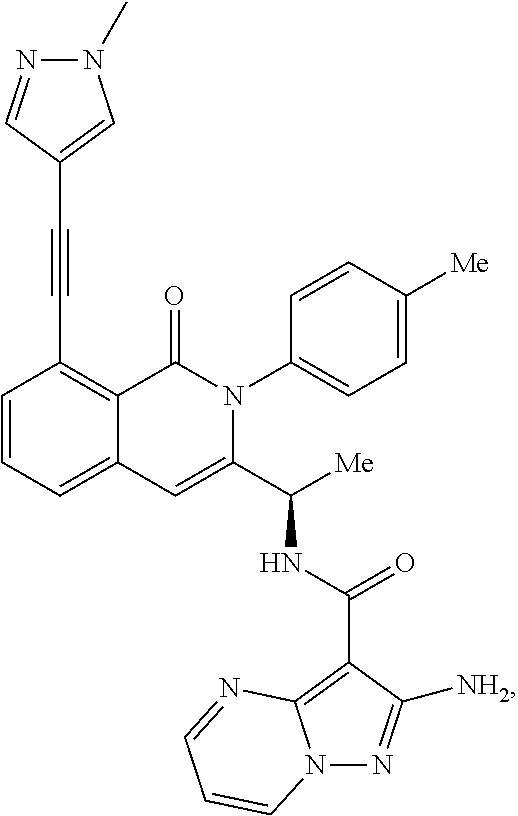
C1(C#CC2=CN(C)N=C2)=C2C(=CC=C1)C=C(C([Me])NC(C1=C3N(N=C1[NH2])C=CC=N3)=O)N(C1=CC=C([Me])C=C1)C2=O
